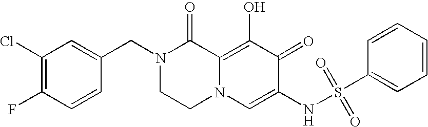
C1=C(CN2CCN3C(=C(O)C(=O)C(NS(=O)(=O)C4=CC=CC=C4)=C3)C2=O)C=CC(F)=C1Cl
